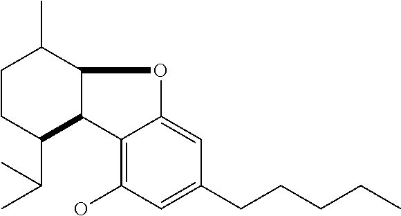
C12=C(O)C=C(CCCCC)C=C1OC1C2C(C(C)C)CCC1C
